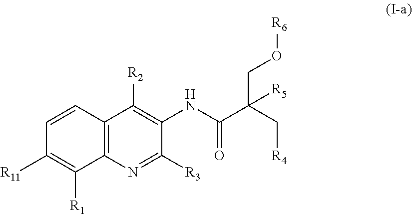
C1=CC2=C(C([R1])=C1[R11])N=C([R3])C(NC(C([R5])(CO[R6])C[R4])=O)=C2[R2]
